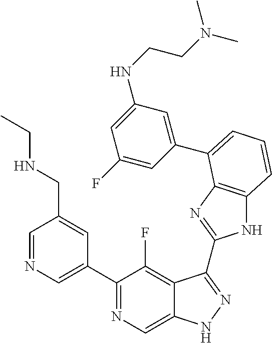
C1=NC=C(C2=NC=C3C(=C2F)C(C2=NC4=C(N2)C=CC=C4C2=CC(NCCN(C)C)=CC(F)=C2)=NN3)C=C1CNCC
